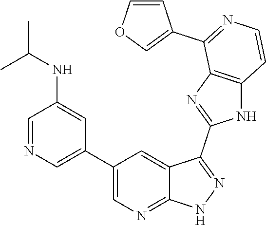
C1(C2=CN=CC(NC(C)C)=C2)=CN=C2C(=C1)C(C1=NC3=C(N1)C=CN=C3C1=COC=C1)=NN2
